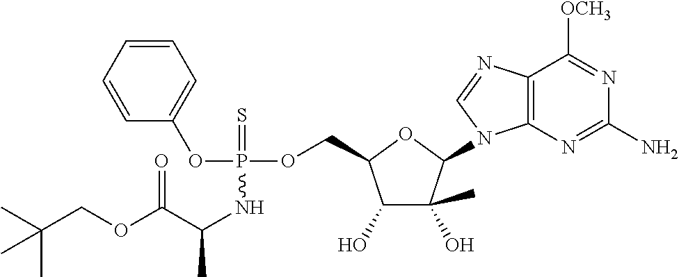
C1=CC=CC=C1OP(NC(C(OCC(C)(C)C)=O)C)(OCC1C(O)C(C)(O)C(N2C3=C(C([OCH3])=NC(N)=N3)N=C2)O1)=S
